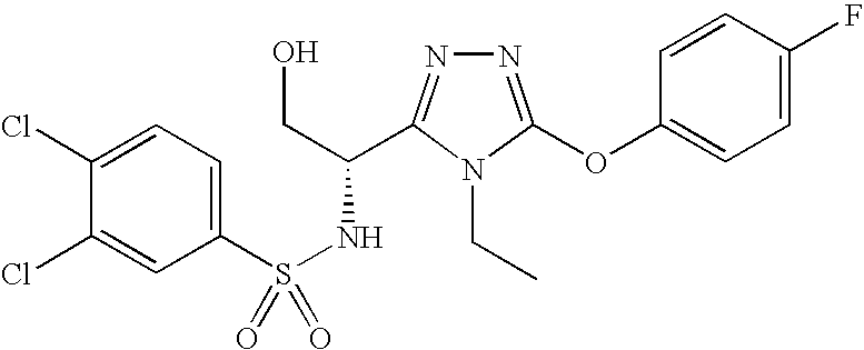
C1(S(NC(CO)C2=NN=C(OC3=CC=C(F)C=C3)N2CC)(=O)=O)=CC=C(Cl)C(Cl)=C1
